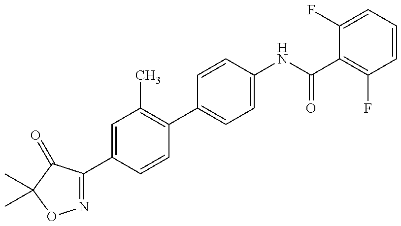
N1=C(C2=CC(C)=C(C3=CC=C(NC(C4=C(F)C=CC=C4F)=O)C=C3)C=C2)C(=O)C(C)(C)O1
